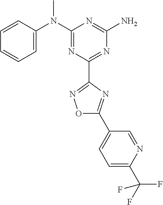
C1=CC(N(C2=NC(C3=NOC(C4=CC=C(C(F)(F)F)N=C4)=N3)=NC(N)=N2)C)=CC=C1
